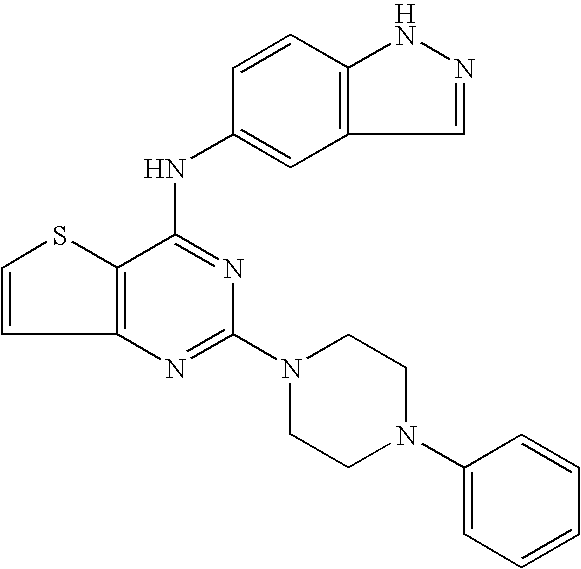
C12=C(C(NC3=CC4=C(C=C3)NN=C4)=NC(N3CCN(C4=CC=CC=C4)CC3)=N1)SC=C2
